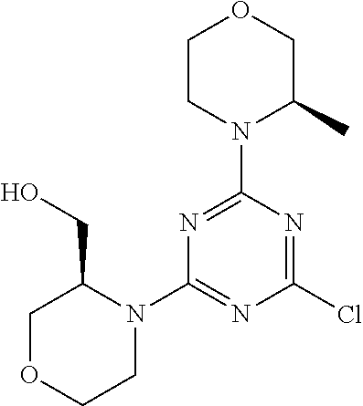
N1=C(N2C(C)COCC2)N=C(Cl)N=C1N1C(CO)COCC1
